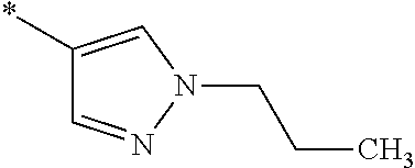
*C1=CN(CCC)N=C1
